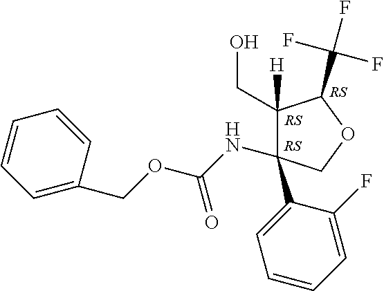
C1([H])(CO)C(C(F)(F)F)OCC1(NC(OCC1=CC=CC=C1)=O)C1=CC=CC=C1F
